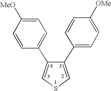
C1(C2=CC=C([OMe])C=C2)=CSC=C1C1=CC=C([MeO])C=C1
